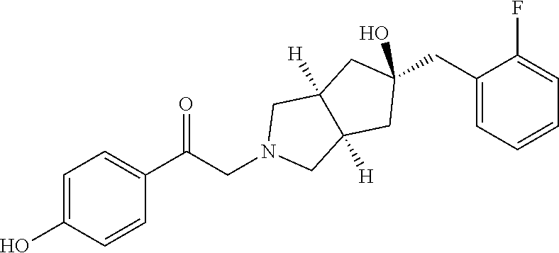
N1(CC(=O)C2=CC=C(O)C=C2)CC2([H])C([H])(C1)CC(CC1=CC=CC=C1F)(O)C2
